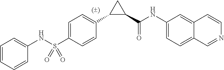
C1(C(NC2=CC=C3C=NC=CC3=C2)=O)CC1C1=CC=C(S(NC2=CC=CC=C2)(=O)=O)C=C1
